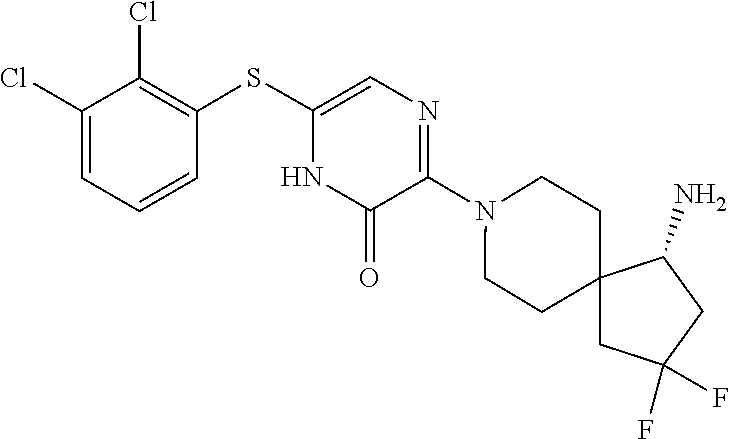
N1(C2=NC=C(SC3=C(Cl)C(Cl)=CC=C3)NC2=O)CCC2(CC1)CC(F)(F)CC2N
